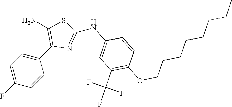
C1(NC2=NC(C3=CC=C(F)C=C3)=C(N)S2)=CC(C(F)(F)F)=C(OCCCCCCCC)C=C1
